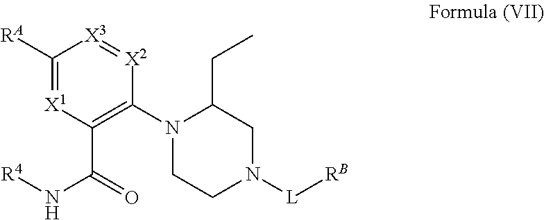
C1([RA])=[X1]C(C(N[R4])=O)=C(N2CCN([L][RB])CC2CC)[X2]=[X3]1
